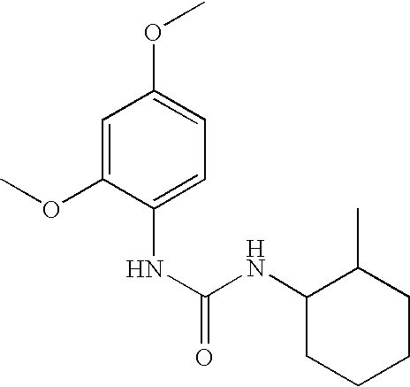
C1=C(OC)C(NC(NC2C(C)CCCC2)=O)=CC=C1OC
